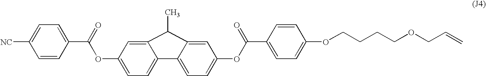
C1=CC(C(=O)OC2=CC=C3C(=C2)C(C)C2=CC(OC(C4=CC=C(OCCCCOCC=C)C=C4)=O)=CC=C32)=CC=C1[NC]
